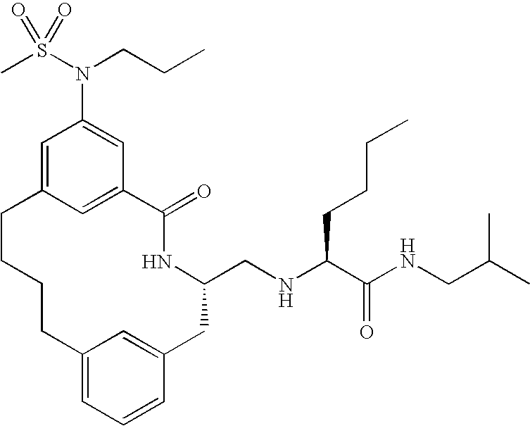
C1=C2C=C(C=C1N(S(C)(=O)=O)CCC)C(=O)NC(CNC(C(NCC(C)C)=O)CCCC)CC1=CC(=CC=C1)CCCC2
